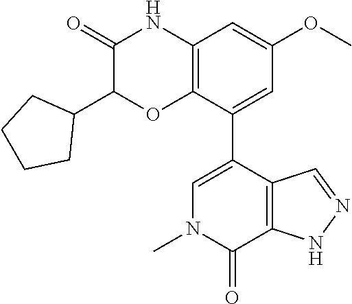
C1(=O)C(C2CCCC2)OC2=C(N1)C=C(OC)C=C2C1=CN(C)C(=O)C2=C1C=NN2
